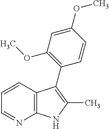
C12=C(C=CC=N1)C(C1=C(OC)C=C(OC)C=C1)=C(C)N2
